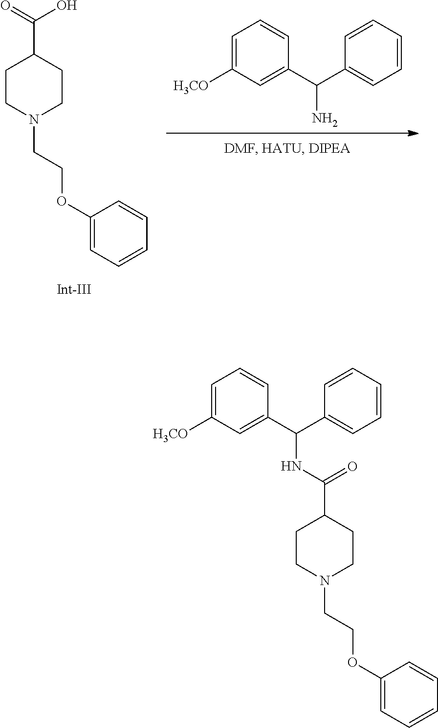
C1CN(CCOC2=CC=CC=C2)CCC1C(=O)O.C1=C([H3CO])C=C(C(C2=CC=CC=C2)N)C=C1.C1CN(CCOC2=CC=CC=C2)CCC1C(NC(C1=CC([H3CO])=CC=C1)C1=CC=CC=C1)=O
